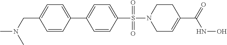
C1=CC(S(=O)(=O)N2CC=C(C(=O)NO)CC2)=CC=C1C1=CC=C(CN(C)C)C=C1
